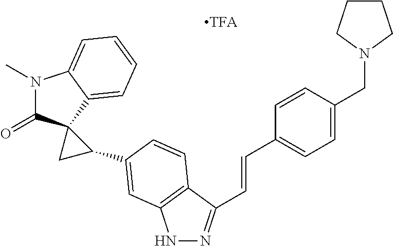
N1(C)C(=O)C2(C3=CC=CC=C13)CC2C1=CC2=C(C(C=CC3=CC=C(CN4CCCC4)C=C3)=NN2)C=C1
